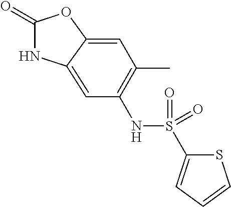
C1(=O)NC2=CC(NS(C3=CC=CS3)(=O)=O)=C(C)C=C2O1
